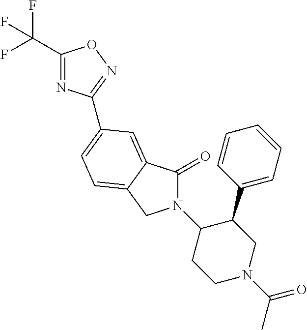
C1(C(F)(F)F)=NC(C2=CC=C3C(=C2)C(=O)N(C2CCN(C(C)=O)CC2C2=CC=CC=C2)C3)=NO1
